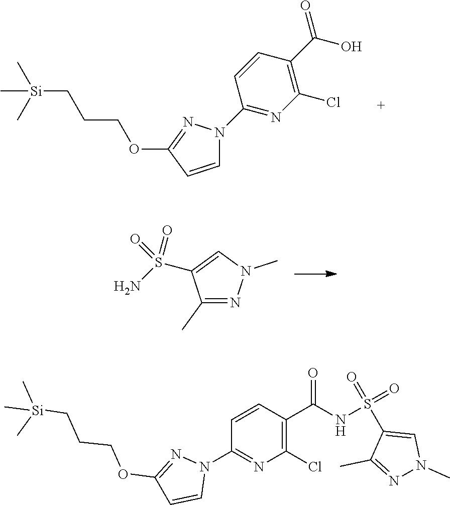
C[Si](C)(C)CCCOC1=NN(C2=NC(Cl)=C(C(O)=O)C=C2)C=C1.C1(C)=NN(C)C=C1S(N)(=O)=O.N1(C2=NC(Cl)=C(C(NS(=O)(=O)C3=CN(C)N=C3C)=O)C=C2)N=C(OCCC[Si](C)(C)C)C=C1
